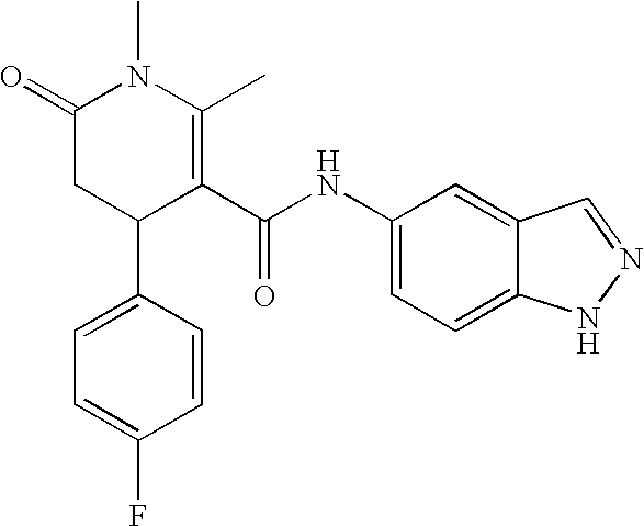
C1=C(C2C(C(NC3=CC=C4C(=C3)C=NN4)=O)=C(C)N(C)C(=O)C2)C=CC(F)=C1
